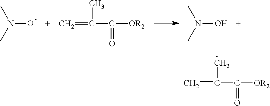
N(O)(C)C.C=C(C)C(=O)[OR2].N(O)(C)C.C=C(C)C(=O)[OR2]
